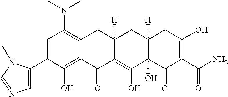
C1=C(C2=CN=CN2C)C(O)=C2C(=C1N(C)C)CC1([H])C(=C(O)C3(O)C([H])(C1)CC(O)=C(C(=O)N)C3=O)C2=O
